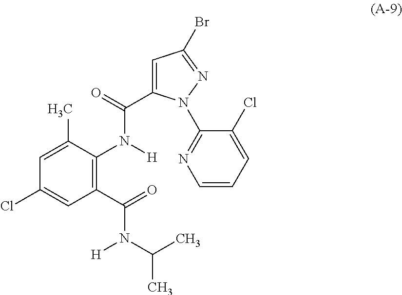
C1(C(=O)N(C(C)C)[H])=C(N(C(=O)C2=CC(Br)=NN2C2=NC=CC=C2Cl)[H])C(C)=CC(Cl)=C1
